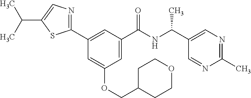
C1(C)=NC=C(C(NC(C2=CC(OCC3CCOCC3)=CC(C3=NC=C(C(C)C)S3)=C2)=O)C)C=N1
